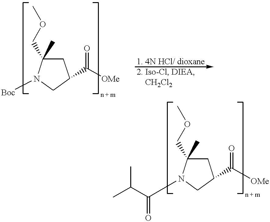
C1C(COC)(C)N([Boc])CC1C([OMe])=O.C1C(COC)(C)N(C(C(C)C)=O)CC1C([OMe])=O
